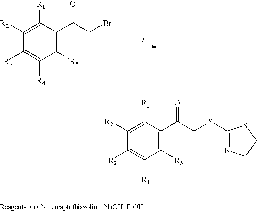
C1([R2])=C([R1])C(C(CBr)=O)=C([R5])C([R4])=C1[R3].C1([R2])=C([R1])C(C(CSC2=NCCS2)=O)=C([R5])C([R4])=C1[R3]
